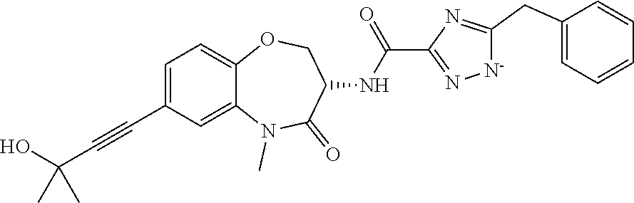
C1=C2OCC(NC(C3=N[N-]C(CC4=CC=CC=C4)=N3)=O)C(=O)N(C)C2=CC(C#CC(O)(C)C)=C1
